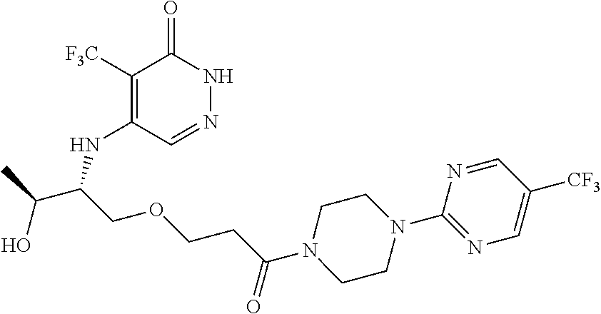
C1([F3C])=C(NC(C(C)O)COCCC(N2CCN(C3=NC=C([CF3])C=N3)CC2)=O)C=NNC1=O
